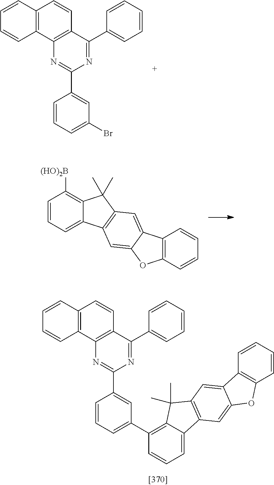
C1=CC=C(Br)C=C1C1=NC2=C(C(C3=CC=CC=C3)=N1)C=CC1=C2C=CC=C1.C1=CC=C2C(=C1[(HO)2B])C(C)(C)C1=C2C=C2C(=C1)C1=C(O2)C=CC=C1.C1=CC=C(C2=C3C(C)(C)C4=C(C=C5C(=C4)C4=C(C=CC=C4)O5)C3=CC=C2)C=C1C1=NC2=C(C(C3=CC=CC=C3)=N1)C=CC1=C2C=CC=C1
